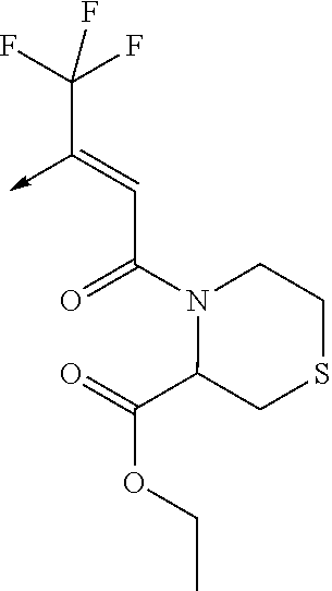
C(C(N1C(C(=O)OCC)CSCC1)=O)=C(->C)C(F)(F)F
